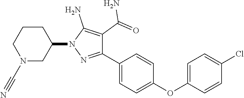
C1=C(OC2=CC=C(C3=NN(C4CN(C#N)CCC4)C(N)=C3C(=O)N)C=C2)C=CC(Cl)=C1
